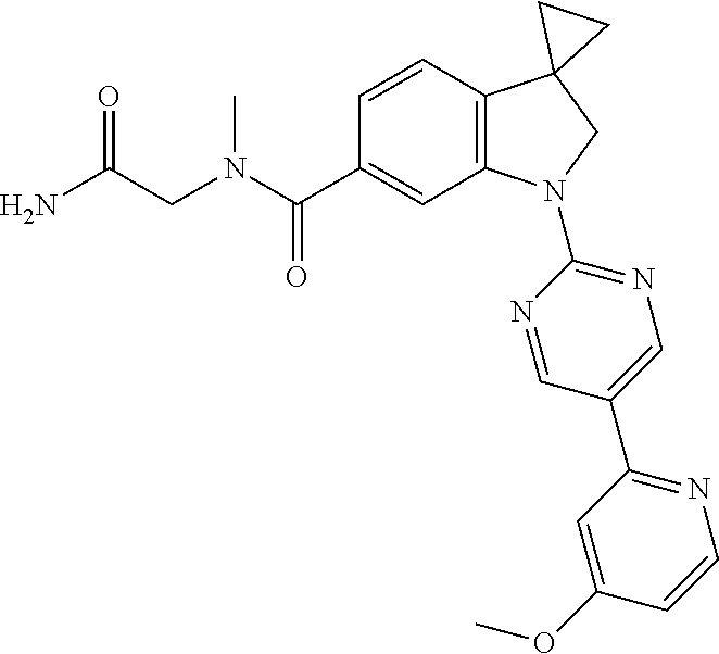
C(CN(C)C(C1=CC2=C(C=C1)C1(CN2C2=NC=C(C3=NC=CC(OC)=C3)C=N2)CC1)=O)(N)=O
